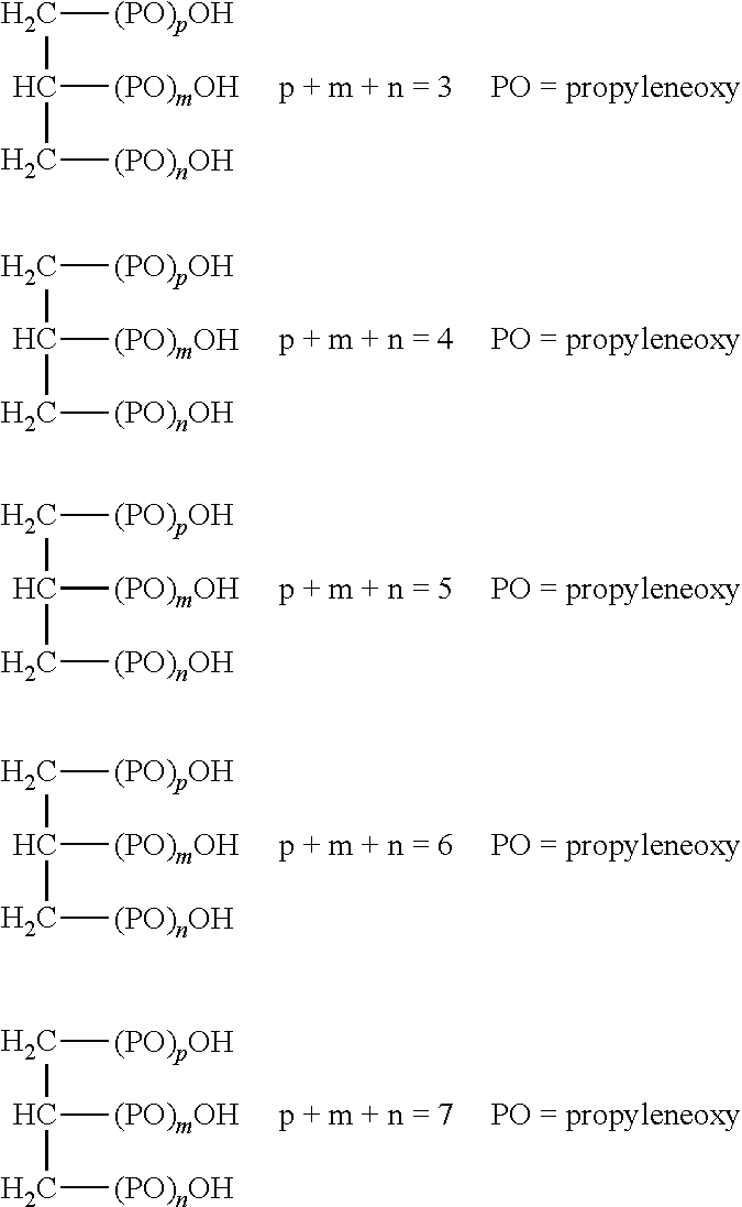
C(C(C[(PO)nOH])[(PO)mOH])[(PO)pOH].C(C(C[(PO)nOH])[(PO)mOH])[(PO)pOH].C(C(C[(PO)nOH])[(PO)mOH])[(PO)pOH].C(C(C[(PO)nOH])[(PO)mOH])[(PO)pOH].C(C(C[(PO)nOH])[(PO)mOH])[(PO)pOH]
